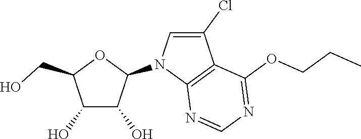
C1(O)C(O)C(N2C3=C(C(Cl)=C2)C(OCCC)=NC=N3)OC1CO
